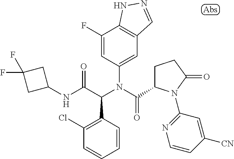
C1(F)=CC(N(C(=O)C2CCC(=O)N2C2=NC=CC([CN])=C2)C(C(NC2CC(F)(F)C2)=O)C2=C(Cl)C=CC=C2)=CC2=C1NN=C2
